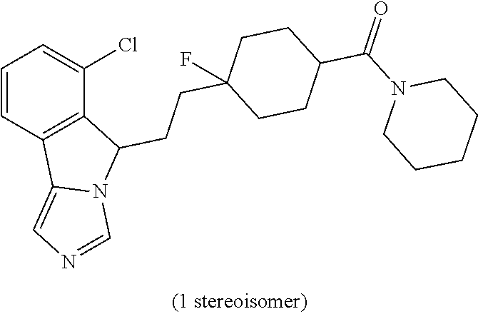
C1=CC2=C(C(Cl)=C1)C(CCC1(F)CCC(C(N3CCCCC3)=O)CC1)N1C2=CN=C1
